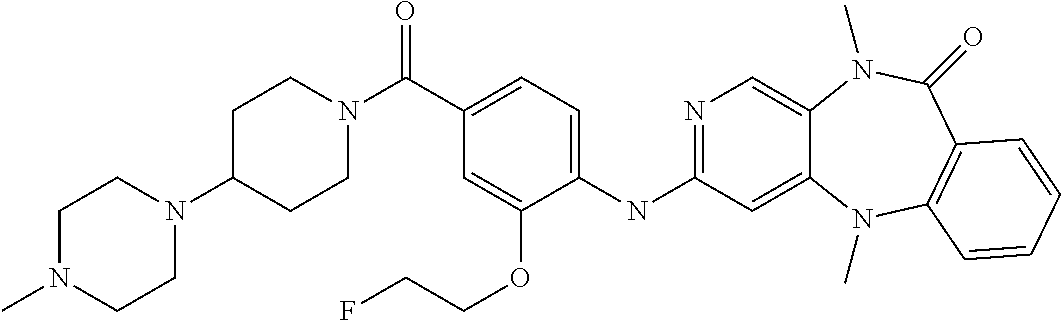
C1(C(=O)N2CCC(N3CCN(C)CC3)CC2)=CC=C(NC2=NC=C3C(=C2)N(C)C2=C(C(=O)N3C)C=CC=C2)C(OCCF)=C1
